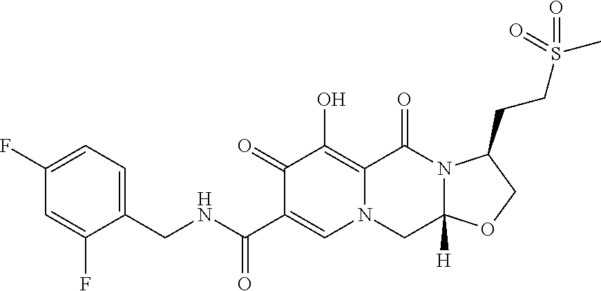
C1(CNC(C2=CN3C(=C(O)C2=O)C(=O)N2C([H])(C3)OCC2CCS(C)(=O)=O)=O)=CC=C(F)C=C1F
